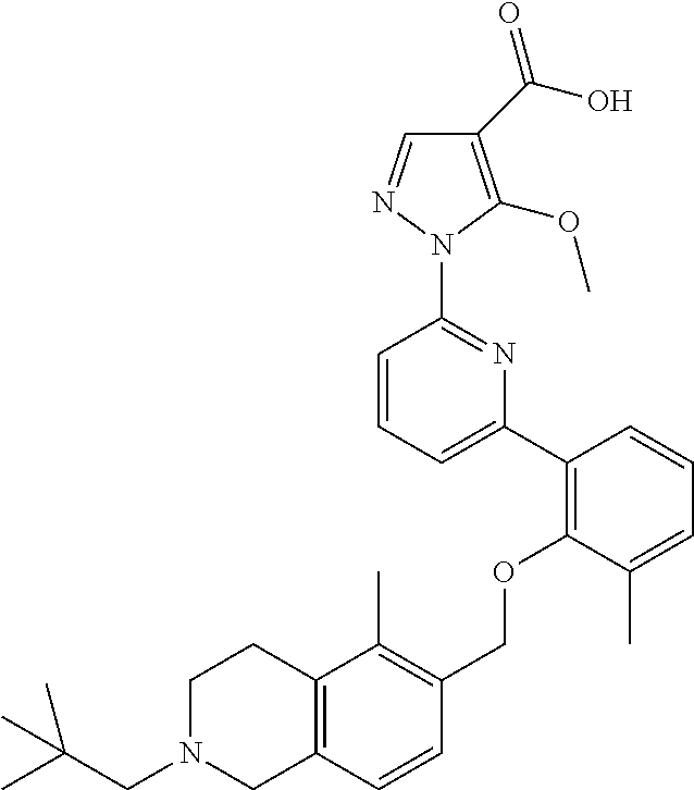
C1(C(O)=O)=C(OC)N(C2=NC(C3=C(OCC4=C(C)C5=C(C=C4)CN(CC(C)(C)C)CC5)C(C)=CC=C3)=CC=C2)N=C1
